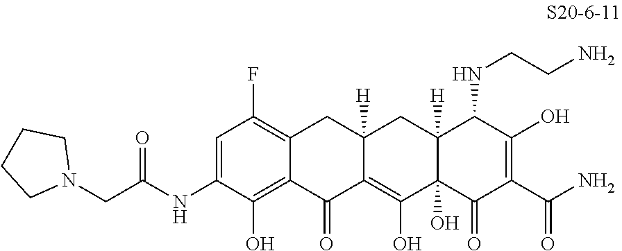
C1=C(NC(CN2CCCC2)=O)C(O)=C2C(=C1F)CC1([H])C(=C(O)C3(O)C([H])(C1)C(NCCN)C(O)=C(C(N)=O)C3=O)C2=O
